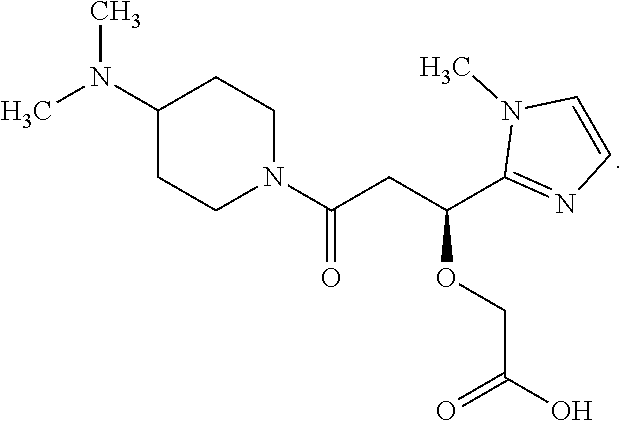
CN(C)C1CCN(C(CC(C2=NC=CN2C)OCC(O)=O)=O)CC1
